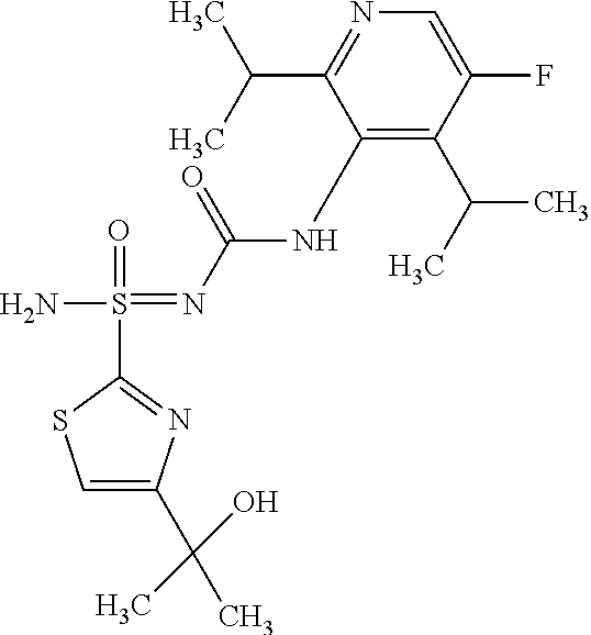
C1=C(C(C)(O)C)N=C(S(=O)(=NC(NC2=C(C(C)C)C(F)=CN=C2C(C)C)=O)N)S1
